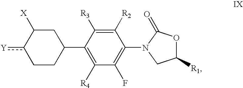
C1([R1])OC(=O)N(C2=C(F)C([R4])=C(C3CC([X])c([Y])CC3)C([R3])=C2[R2])C1
